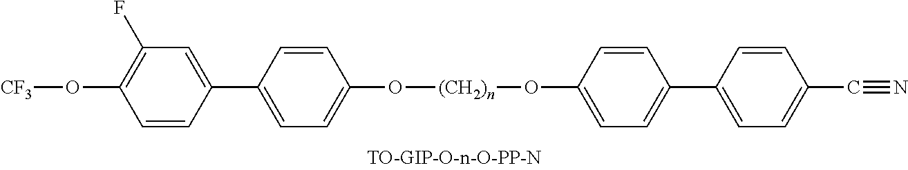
O([(CH2)n]OC1=CC=C(C2=CC=C(C#N)C=C2)C=C1)C1=CC=C(C2=CC(F)=C(O[CF3])C=C2)C=C1
